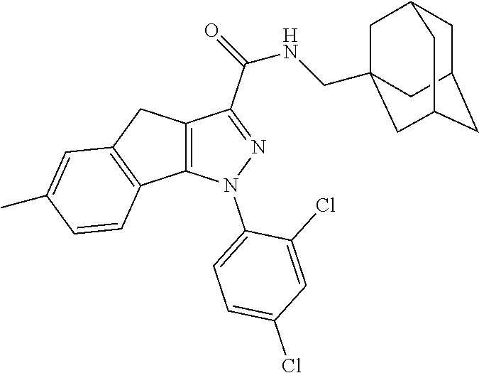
C12=C(N(C3=CC=C(Cl)C=C3Cl)N=C1C(NCC13CC4CC(CC(C1)C4)C3)=O)C1=C(C2)C=C(C)C=C1
